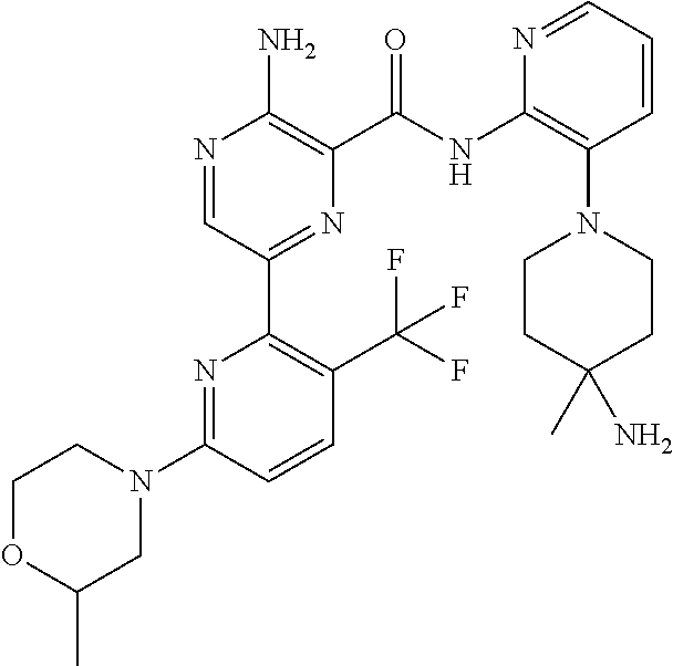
N1=CC(C2=C(C(F)(F)F)C=CC(N3CCOC(C)C3)=N2)=NC(C(NC2=C(N3CCC(C)(N)CC3)C=CC=N2)=O)=C1N
